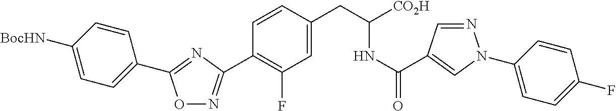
O1N=C(C2=C(F)C=C(CC(NC(=O)C3=CN(C4=CC=C(F)C=C4)N=C3)[CO2H])C=C2)N=C1C1=CC=C([BocHN])C=C1
